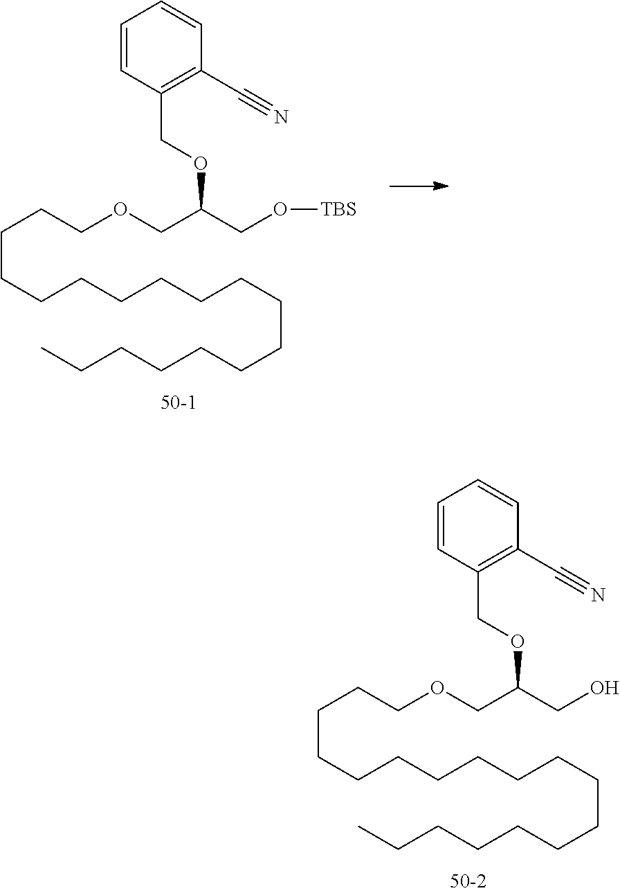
C(CCCCCCCCCCCCC)CCCCOCC(CO)OCC1=C(C#N)C=CC=C1.C(CCCCCCCCCCCCC)CCCCOCC(CO[TBS])OCC1=C(C#N)C=CC=C1
